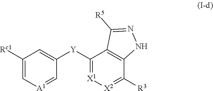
[Y](C1=[X1][X2]=C([R3])C2=C1C([R5])=NN2)C1=CC([Rc1])=C[A1]=C1
